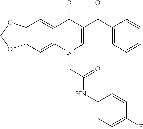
C12=C(C=C3C(=C1)C(=O)C(C(C1=CC=CC=C1)=O)=CN3CC(NC1=CC=C(F)C=C1)=O)OCO2
